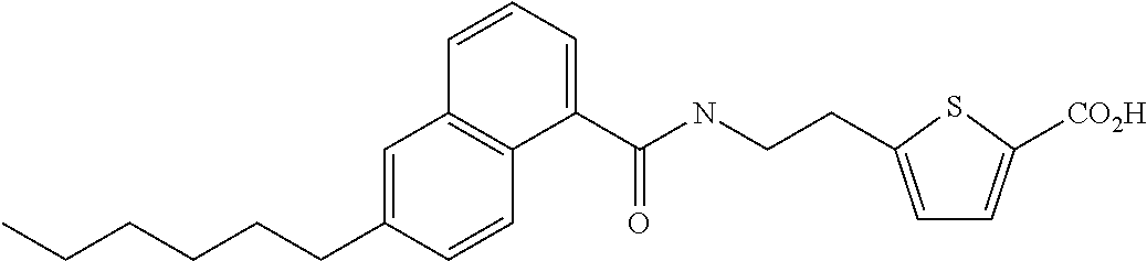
C1=C(CCCCCC)C=CC2=C1C=CC=C2C(NCCC1=CC=C([CO2H])S1)=O
